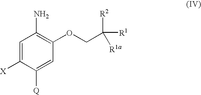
O(CC([R2])([R1])[R1a])C1=C(N)C=C([X])C([Q])=C1
